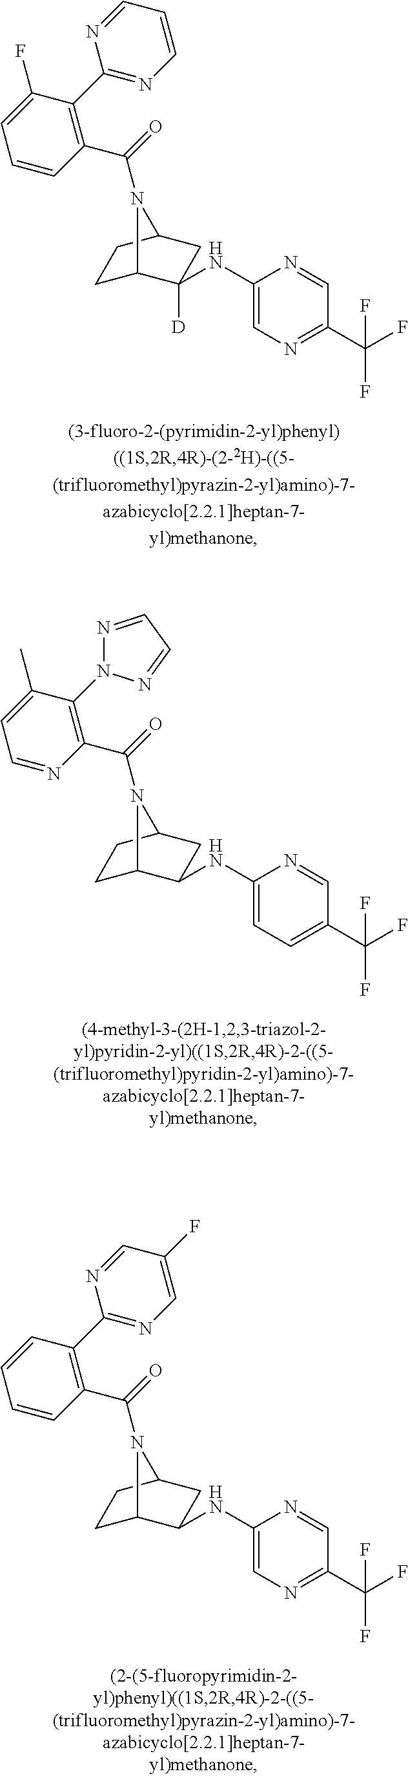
C1C2C(NC3=CN=C(C(F)(F)F)C=N3)([D])CC(C1)N2C(=O)C1=C(C2=NC=CC=N2)C(F)=CC=C1.C1C2C(NC3=CC=C(C(F)(F)F)C=N3)CC(C1)N2C(=O)C1=C(N2N=CC=N2)C(C)=CC=N1.C1C2C(NC3=CN=C(C(F)(F)F)C=N3)CC(C1)N2C(=O)C1=C(C2=NC=C(F)C=N2)C=CC=C1
